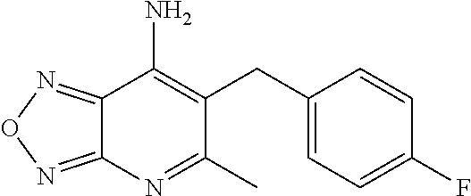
C12=NON=C1N=C(C)C(CC1=CC=C(F)C=C1)=C2N
